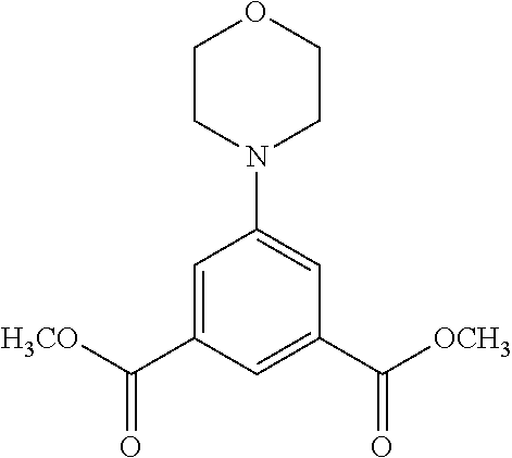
C1=C(C([H3CO])=O)C=C(C([OCH3])=O)C=C1N1CCOCC1
